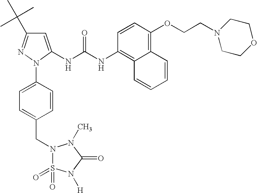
C1=C(NC(NC2=C3C(=C(OCCN4CCOCC4)C=C2)C=CC=C3)=O)N(C2=CC=C(CN3S(=O)(=O)N([H])C(=O)N3C)C=C2)N=C1C(C)(C)C
